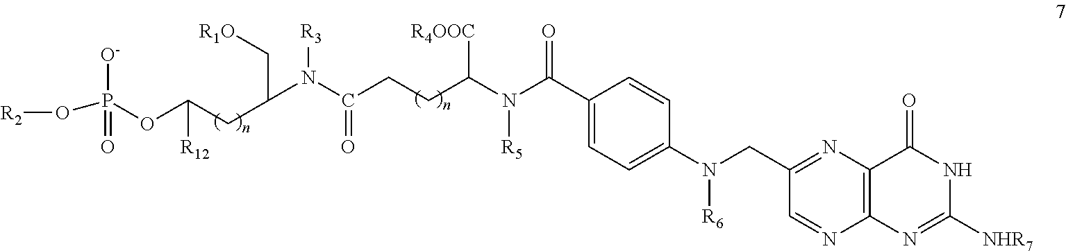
N(C(C1=CC=C(N(CC2=NC3=C(N=C2)N=C([NHR7])NC3=O)[R6])C=C1)=O)(C(CCC(N(C(C[R1O])CC(OP(O[R2])([O-])=O)[R12])[R3])=O)[R4OOC])[R5]
